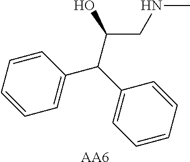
C1=CC=CC=C1C(C1=CC=CC=C1)C(O)CNC.[AA6]
